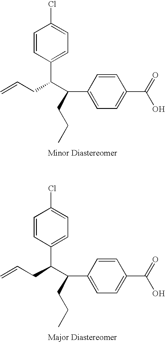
C1=CC(C(C(C2=CC=C(C(=O)O)C=C2)CCC)CC=C)=CC=C1Cl.C1=CC(C(C(C2=CC=C(C(=O)O)C=C2)CCC)CC=C)=CC=C1Cl
